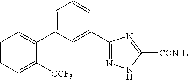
C1(C2=CC=CC(C3=NNC([CONH2])=N3)=C2)=CC=CC=C1[OCF3]
